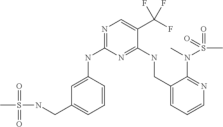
C1=C(NC2=NC=C(C(F)(F)F)C(NCC3=CC=CN=C3N(C)S(=O)(=O)C)=N2)C=CC=C1CNS(=O)(=O)C
